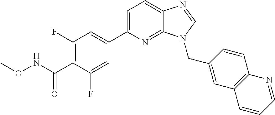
C1=C(C2=CC(F)=C(C(NOC)=O)C(F)=C2)N=C2C(=C1)N=CN2CC1=CC2=C(C=C1)N=CC=C2
